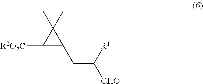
C1([R2O2C])C(C=C([CHO])[R1])C1(C)C
